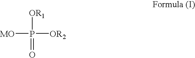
[MO]P([OR1])([OR2])=O
